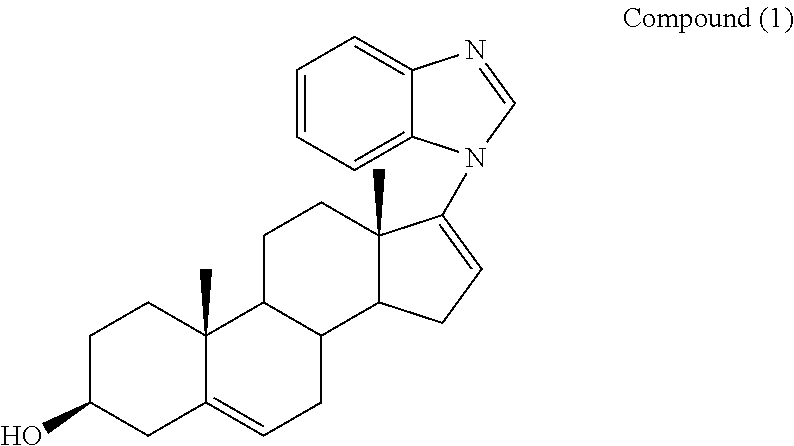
C1C(O)CC2=CCC3C(C2(C)C1)CCC1(C)C3CC=C1N1C2=CC=CC=C2N=C1
